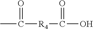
CC([R4]C(O)=O)=O
